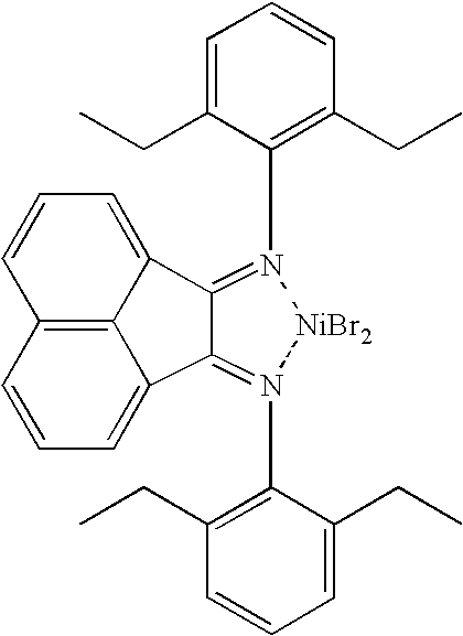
C12=N(C3=C(CC)C=CC=C3CC)[NiBr2]N(C3=C(CC)C=CC=C3CC)=C1C1=CC=CC3=C1C2=CC=C3
